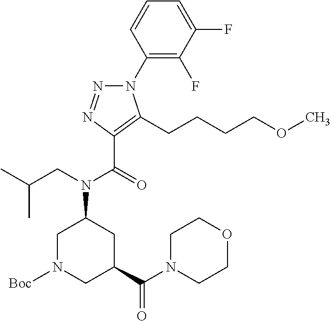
C1(N2N=NC(C(=O)N(CC(C)C)C3CN([Boc])CC(C(N4CCOCC4)=O)C3)=C2CCCCOC)=C(F)C(F)=CC=C1
